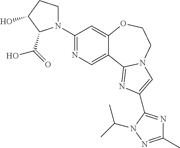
C1(N2CCC(O)C2C(=O)O)=NC=C2C(=C1)OCCN1C2=NC(C2=NC(C)=NN2C(C)C)=C1
